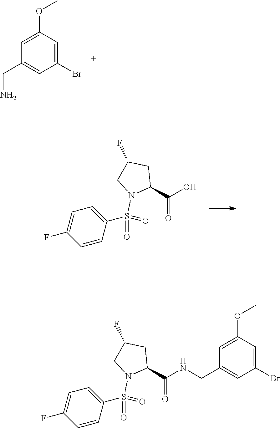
C1(Br)=CC(OC)=CC(CN)=C1.C(C1CC(F)CN1S(=O)(=O)C1=CC=C(F)C=C1)(=O)O.C(C1CC(F)CN1S(=O)(=O)C1=CC=C(F)C=C1)(=O)NCC1=CC(Br)=CC(OC)=C1
